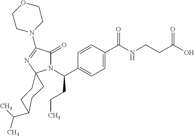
C1=C(C(=O)NCCC(O)=O)C=CC(C(N2C(=O)C(N3CCOCC3)=NC23CCC(C(C)C)CC3)CCC)=C1
